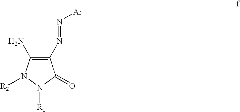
C1(N=N[Ar])=C(N)N([R2])N([R1])C1=O
